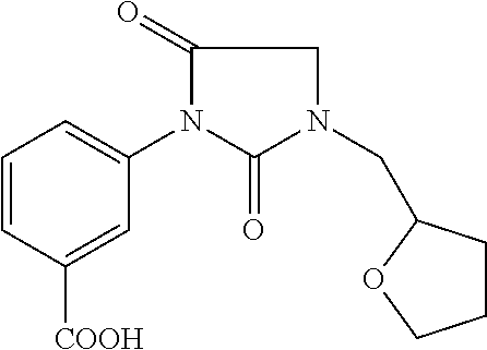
C1=CC([COOH])=CC(N2C(=O)N(CC3CCCO3)CC2=O)=C1
